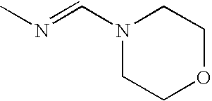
N1(C=NC)CCOCC1
